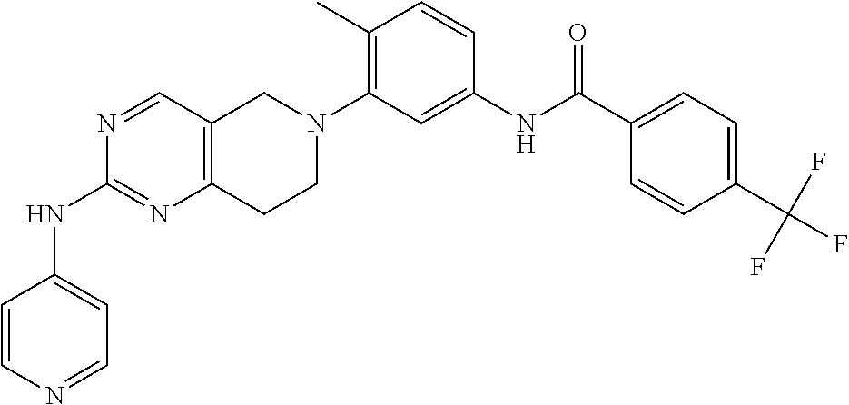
N1=CC2=C(N=C1NC1=CC=NC=C1)CCN(C1=C(C)C=CC(NC(C3=CC=C(C(F)(F)F)C=C3)=O)=C1)C2
